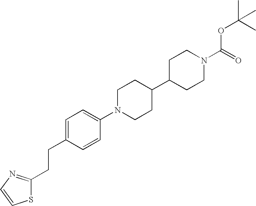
C1=C(CCC2=NC=CS2)C=CC(N2CCC(C3CCN(C(=O)OC(C)(C)C)CC3)CC2)=C1
